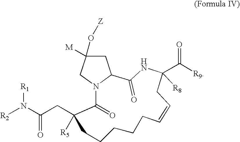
C1C([M])(O[Z])CN2C1C(=O)NC(C([R9])=O)([R8])CC=CCCCCCC(CC(N([R2])[R1])=O)([R5])C2=O
